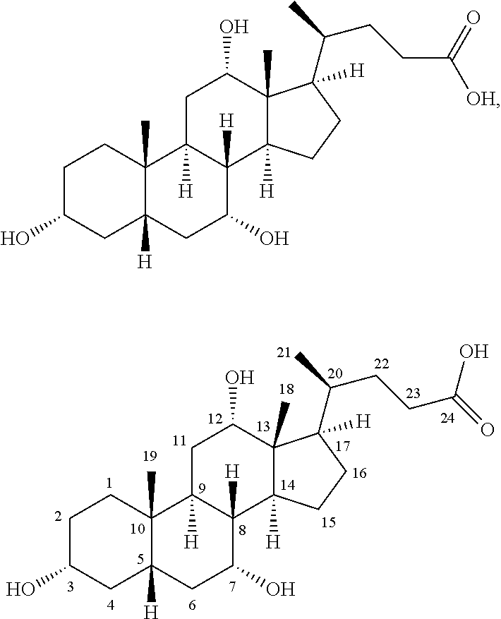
C1C(O)CC2([H])C(C)(C1)C1([H])C([H])(C(O)C2)C2([H])C(C)(C(O)C1)C(C(CCC(O)=O)C)([H])CC2.C1C(O)CC2([H])C(C)(C1)C1([H])C([H])(C(O)C2)C2([H])C(C)(C(O)C1)C(C(CCC([OH])=O)C)([H])CC2
